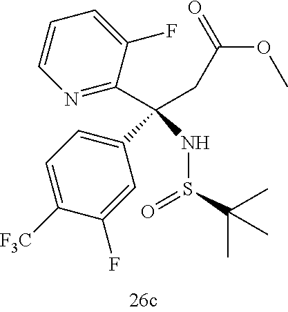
N1=C(C(CC(OC)=O)(NS(C(C)(C)C)=O)C2=CC=C([F3C])C(F)=C2)C(F)=CC=C1
